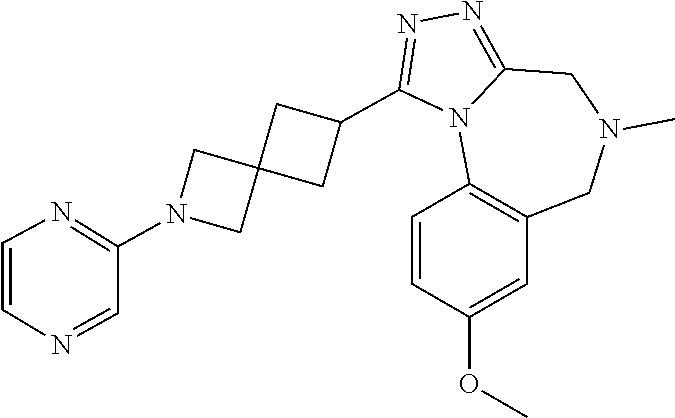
C1=CC(OC)=CC2=C1N1C(=NN=C1C1CC3(C1)CN(C1=NC=CN=C1)C3)CN(C)C2
